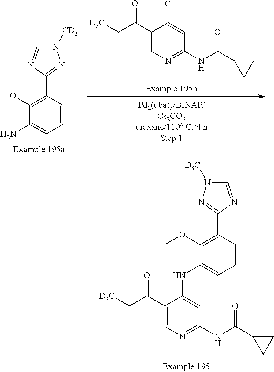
C1(C(C[D3C])=O)=CN=C(NC(C2CC2)=O)C=C1NC1=CC=CC(C2=NN([D3C])C=N2)=C1OC.NC1=CC=CC(C2=NN([CD3])C=N2)=C1OC.C1(C(C[D3C])=O)=CN=C(NC(C2CC2)=O)C=C1Cl
